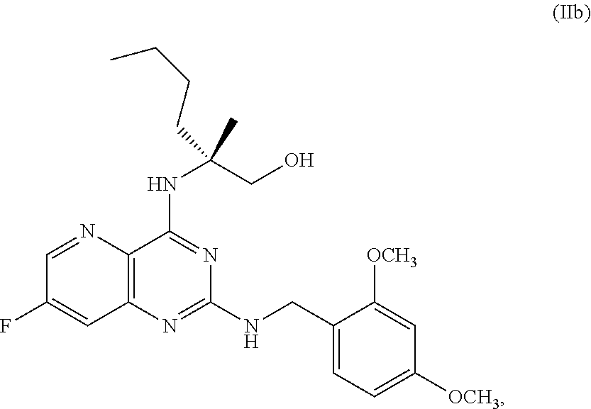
C12=C(N=C(NCC3=CC=C([OCH3])C=C3[OCH3])N=C1NC(C)(CO)CCCC)C=C(F)C=N2
